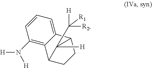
[H]N(C1=C2C3CCC(C2=CC=C1)C3(C([H])([R1])[R2])[H])[H]
